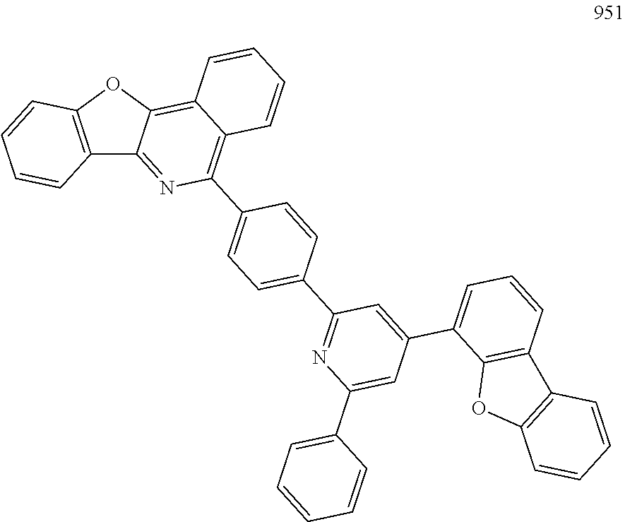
C12=C(OC3=C4C(=C(C5=CC=C(C6=NC(C7=CC=CC=C7)=CC(C7=CC=CC8=C7OC7=C8C=CC=C7)=C6)C=C5)N=C13)C=CC=C4)C=CC=C2
